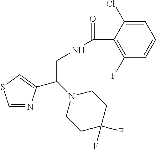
C1=NC(C(N2CCC(F)(F)CC2)CNC(=O)C2=C(F)C=CC=C2Cl)=CS1
